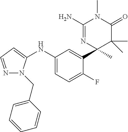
C1(NC2=CC=NN2CC2=CC=CC=C2)=CC=C(F)C(C2(C)C(C)(C)C(=O)N(C)C(N)=N2)=C1
